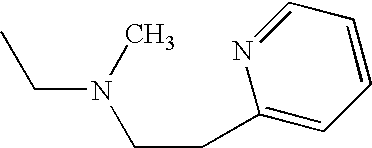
C1=NC(CCN(C)CC)=CC=C1
